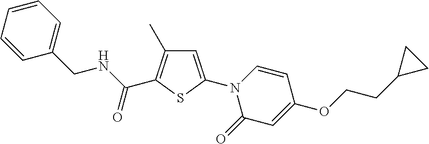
C1=CC=CC(CNC(C2=C(C)C=C(N3C(=O)C=C(OCCC4CC4)C=C3)S2)=O)=C1
